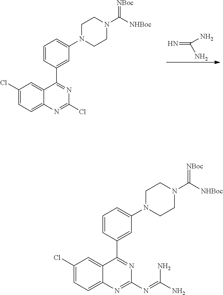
N=C(N)N.C1(Cl)=CC=C2C(=C1)C(C1=CC(N3CCN(C([NHBoc])=[NBoc])CC3)=CC=C1)=NC(Cl)=N2.C1(Cl)=CC=C2C(=C1)C(C1=CC(N3CCN(C([NHBoc])=[NBoc])CC3)=CC=C1)=NC(N=C(N)N)=N2
